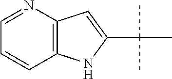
C1=NC2=C(C=C1)NC(C(C)(C)C)=C2
